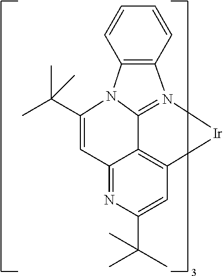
N12=C3C4=C([Ir]1)C=C(C(C)(C)C)N=C4C=C(C(C)(C)C)N3C1=C2C=CC=C1
